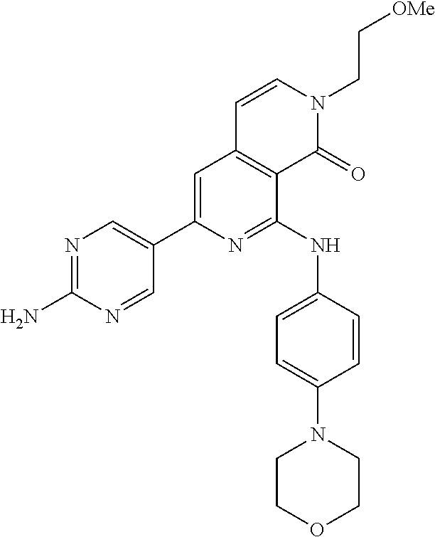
N1=C(N)N=CC(C2=CC3=C(C(NC4=CC=C(N5CCOCC5)C=C4)=N2)C(=O)N(CC[OMe])C=C3)=C1
